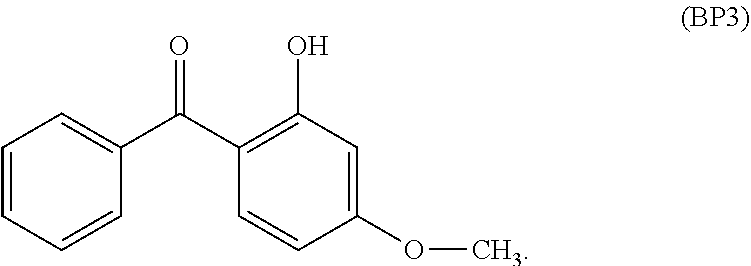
C1=CC(C(C2=C(O)C=C(OC)C=C2)=O)=CC=C1
